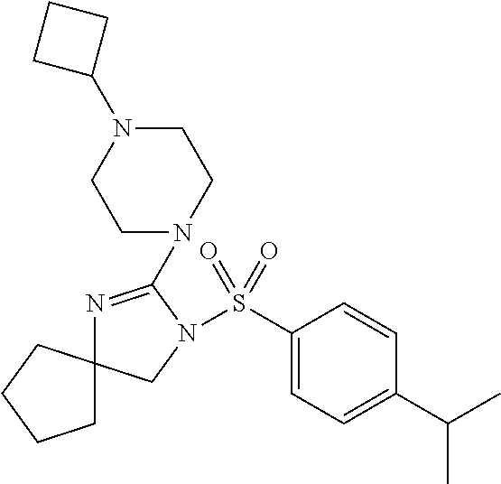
N1=C(N2CCN(C3CCC3)CC2)N(S(C2=CC=C(C(C)C)C=C2)(=O)=O)CC12CCCC2
